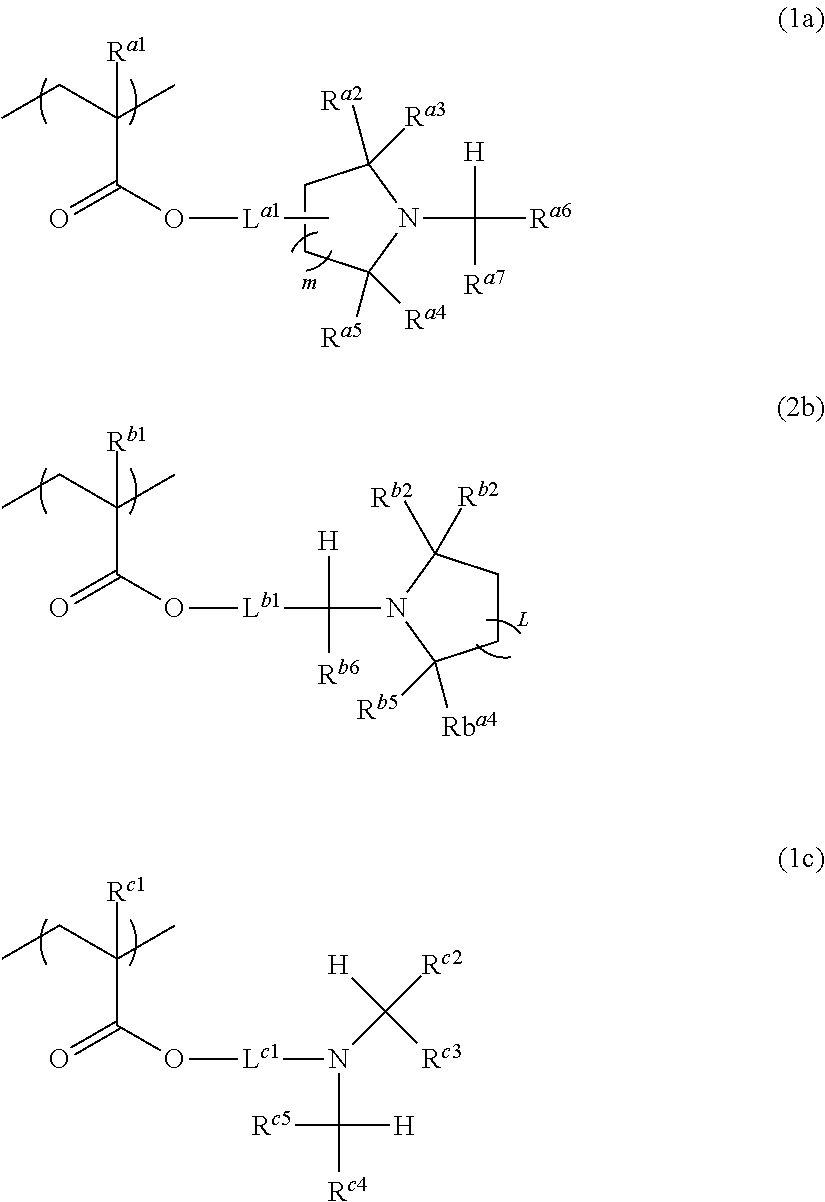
CCC(C)([Ra1])C(O[La1]C)=O.C1([Ra5])([Ra4])N(C([H])([Ra6])[Ra7])C([Ra2])([Ra3])CC1.CCC(C)([Rb1])C(O[Lb1]C([Rb6])([H])N1C([Rba4])([Rb5])CCC1([Rb2])[Rb2])=O.CCC(C)([Rc1])C(O[Lc1]N(C([Rc4])([H])[Rc5])C([H])([Rc2])[Rc3])=O
